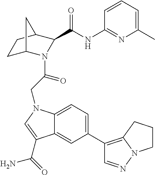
C12=CC(C3=C4N(N=C3)CCC4)=CC=C1N(CC(=O)N1C3CCC(C1C(NC1=NC(C)=CC=C1)=O)C3)C=C2C(=O)N
